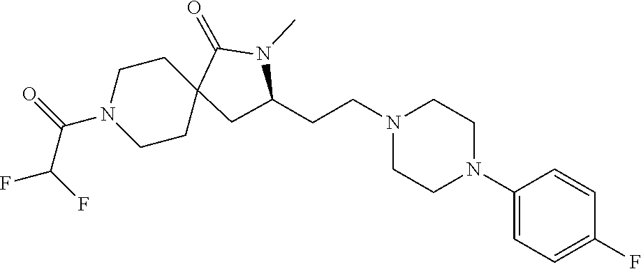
C1(N2CCN(CCC3CC4(CCN(C(=O)C(F)F)CC4)C(=O)N3C)CC2)=CC=C(F)C=C1
